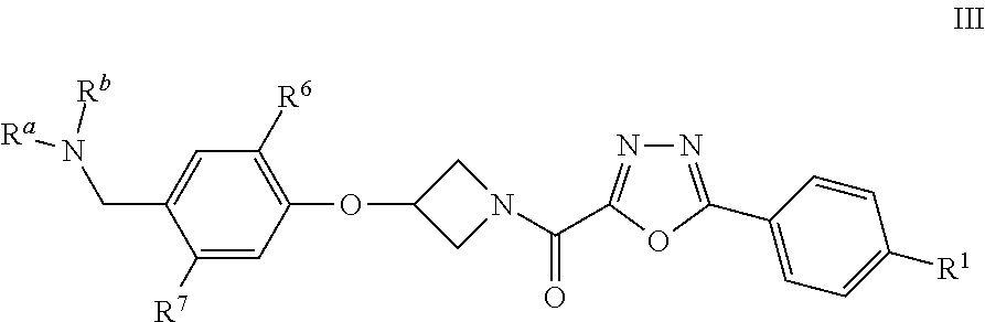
C1([R7])=CC(OC2CN(C(=O)C3=NN=C(C4=CC=C([R1])C=C4)O3)C2)=C([R6])C=C1CN([Ra])[Rb]
